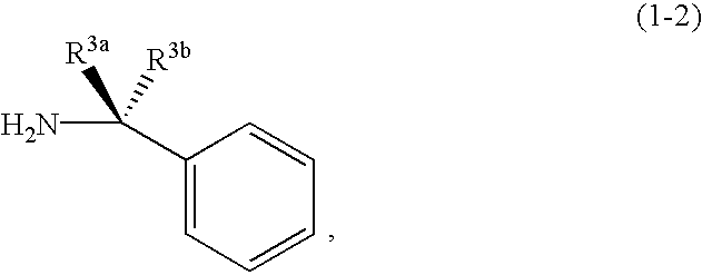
C1(C(N)([R3a])[R3b])=CC=CC=C1
